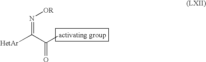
[HetAr]C(C([activating group])=O)=N[OR]
